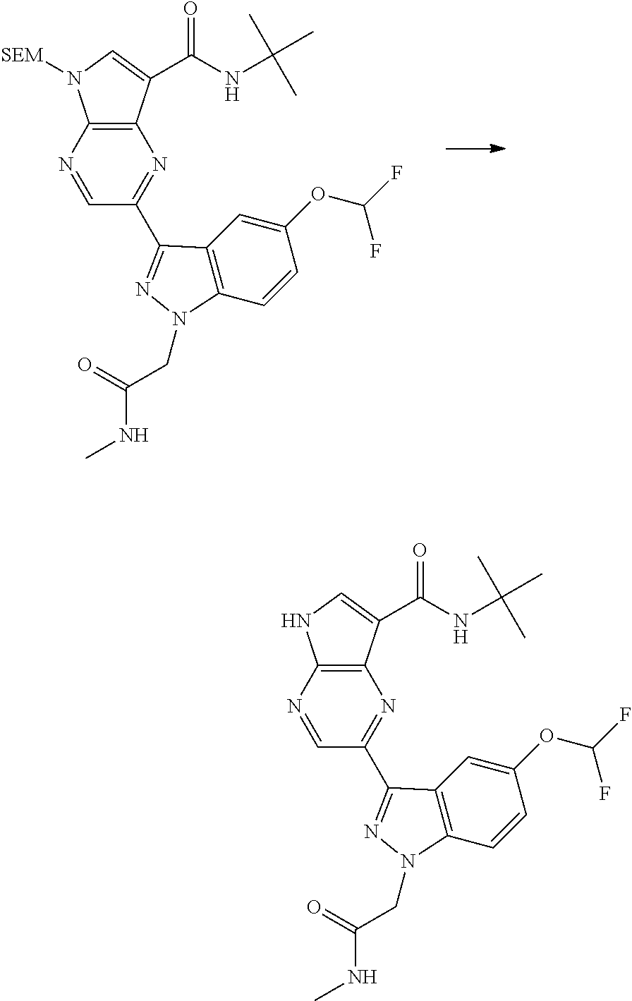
N1=CC(C2=NN(CC(NC)=O)C3=C2C=C(OC(F)F)C=C3)=NC2=C1N([SEM])C=C2C(NC(C)(C)C)=O.N1=CC(C2=NN(CC(NC)=O)C3=C2C=C(OC(F)F)C=C3)=NC2=C1NC=C2C(NC(C)(C)C)=O
